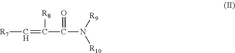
[R7]C=C([R8])C(=O)N([R9])[R10]
